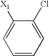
C1=CC=C(Cl)C([X1])=C1
